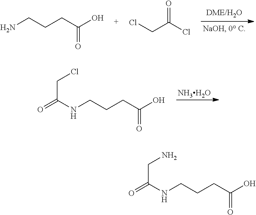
NCCCC(O)=O.O=C(Cl)CCl.[NH3H2O].N(CCCC(O)=O)C(=O)CCl.N(CCCC(O)=O)C(=O)CN
